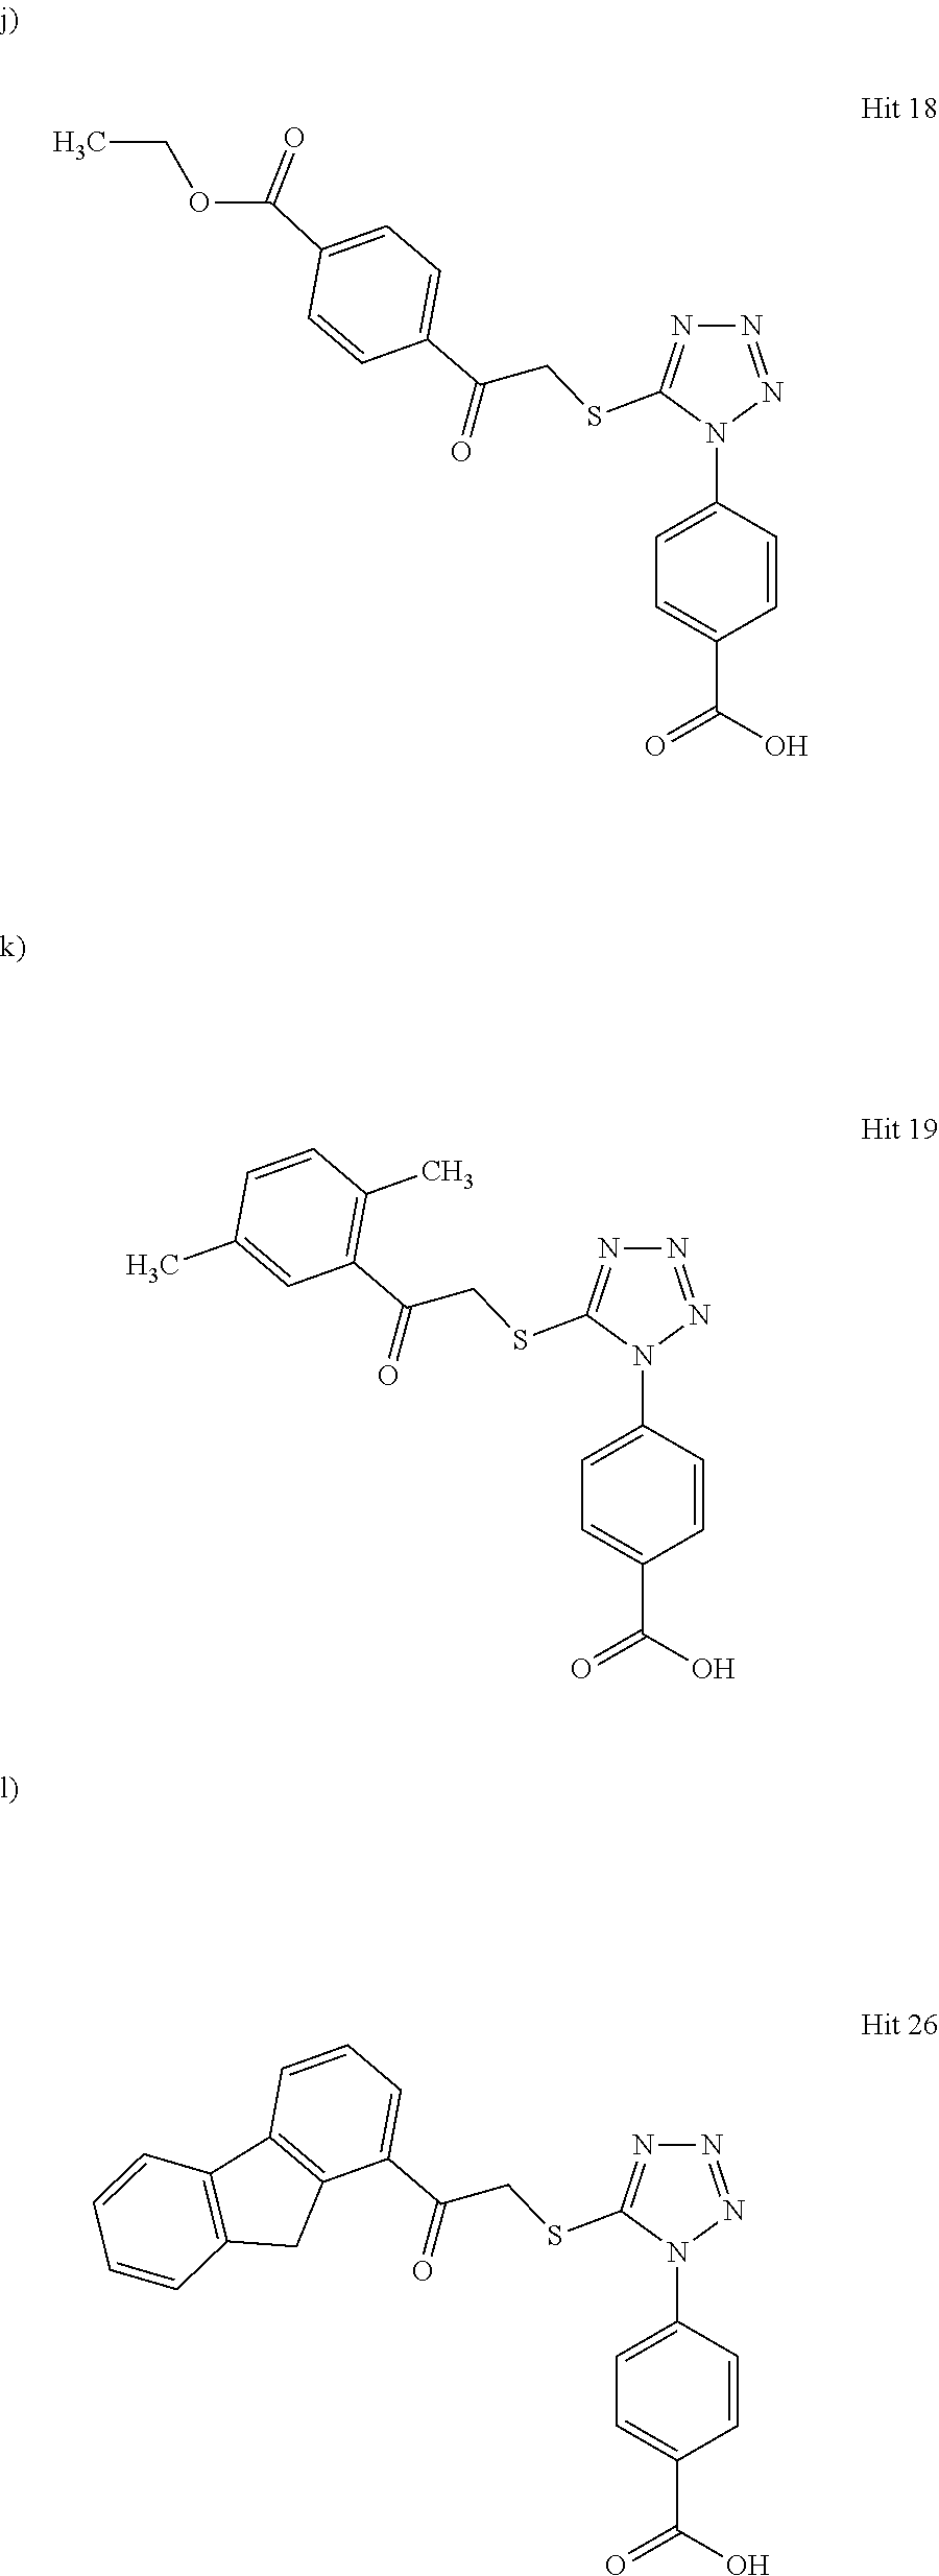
C1=C(C(O)=O)C=CC(N2C(SCC(C3=CC=C(C(OCC)=O)C=C3)=O)=NN=N2)=C1.C1=C(C(O)=O)C=CC(N2C(SCC(C3=C(C)C=CC(C)=C3)=O)=NN=N2)=C1.C1=C(C(O)=O)C=CC(N2C(SCC(C3=CC=CC4=C3CC3=C4C=CC=C3)=O)=NN=N2)=C1
